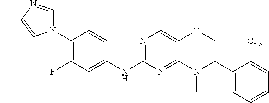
N1(C2=C(F)C=C(NC3=NC=C4C(=N3)N(C)C(C3=CC=CC=C3[CF3])CO4)C=C2)C=NC(C)=C1
